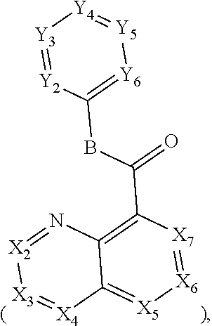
[Y3]1=[Y2]C(BC(C2=C3C(=[X5][X6]=[X7]2)[X4]=[X3][X2]=N3)=O)=[Y6][Y5]=[Y4]1
